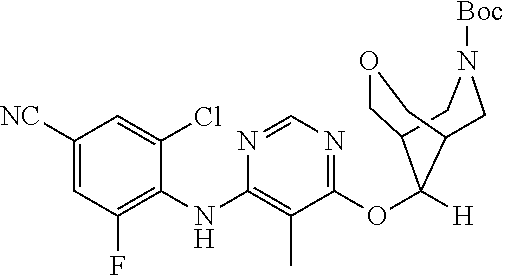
C1([NC])=CC(F)=C(NC2=C(C)C(OC3([H])C4COCC3CN([Boc])C4)=NC=N2)C(Cl)=C1
